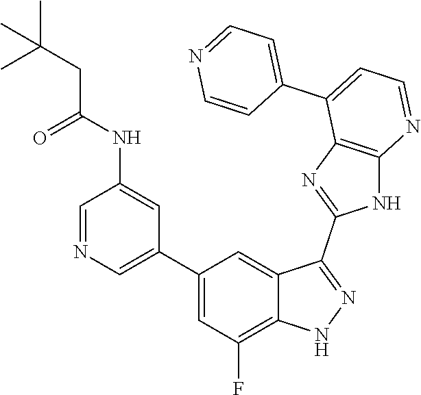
C1=NC=C(C2=CC(F)=C3C(=C2)C(C2=NC4=C(N2)N=CC=C4C2=CC=NC=C2)=NN3)C=C1NC(CC(C)(C)C)=O
